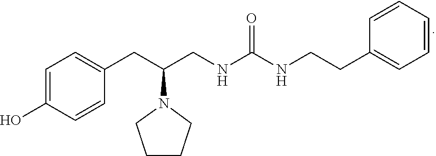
C1=C(O)C=CC(CC(CNC(NCCC2=CC=CC=C2)=O)N2CCCC2)=C1
